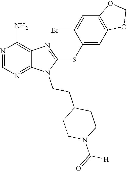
N1=CN=C2C(=C1N)N=C(SC1=CC3=C(C=C1Br)OCO3)N2CCC1CCN(C(=O)[H])CC1
